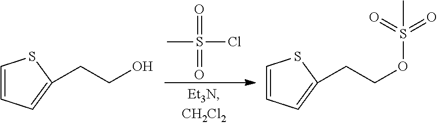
CS(=O)(Cl)=O.C1=CC=C(CCO)S1.C1=CC=C(CCOS(C)(=O)=O)S1
